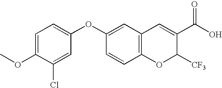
C1(OC2=CC=C(OC)C(Cl)=C2)=CC2=C(C=C1)OC([CF3])C(C(O)=O)=C2
